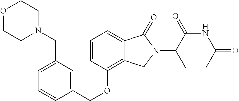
C1=CC(OCC2=CC(CN3CCOCC3)=CC=C2)=C2C(=C1)C(=O)N(C1C(=O)NC(=O)CC1)C2
